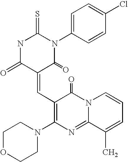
C1(=CC2=C(N3CCOCC3)N=C3N(C2=O)C=CC=C3C)C(=O)N(C2=CC=C(Cl)C=C2)C(=S)NC1=O
